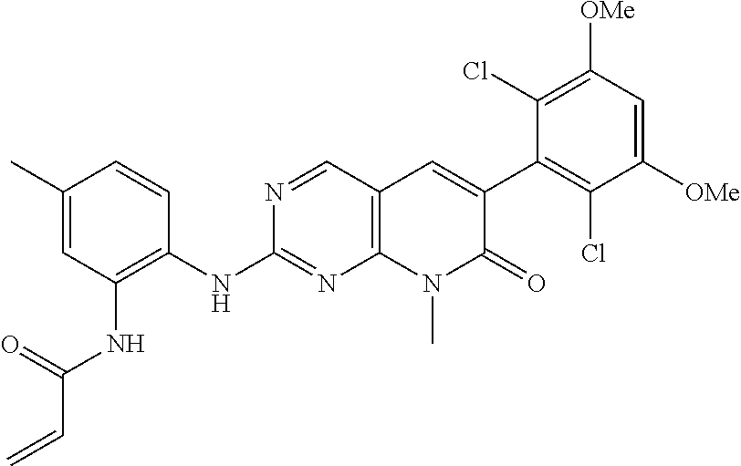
C1(NC2=NC3=C(C=N2)C=C(C2=C(Cl)C([OMe])=CC([OMe])=C2Cl)C(=O)N3C)=C(NC(C=C)=O)C=C(C)C=C1
